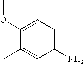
C1=C(OC)C(C)=CC(N)=C1
